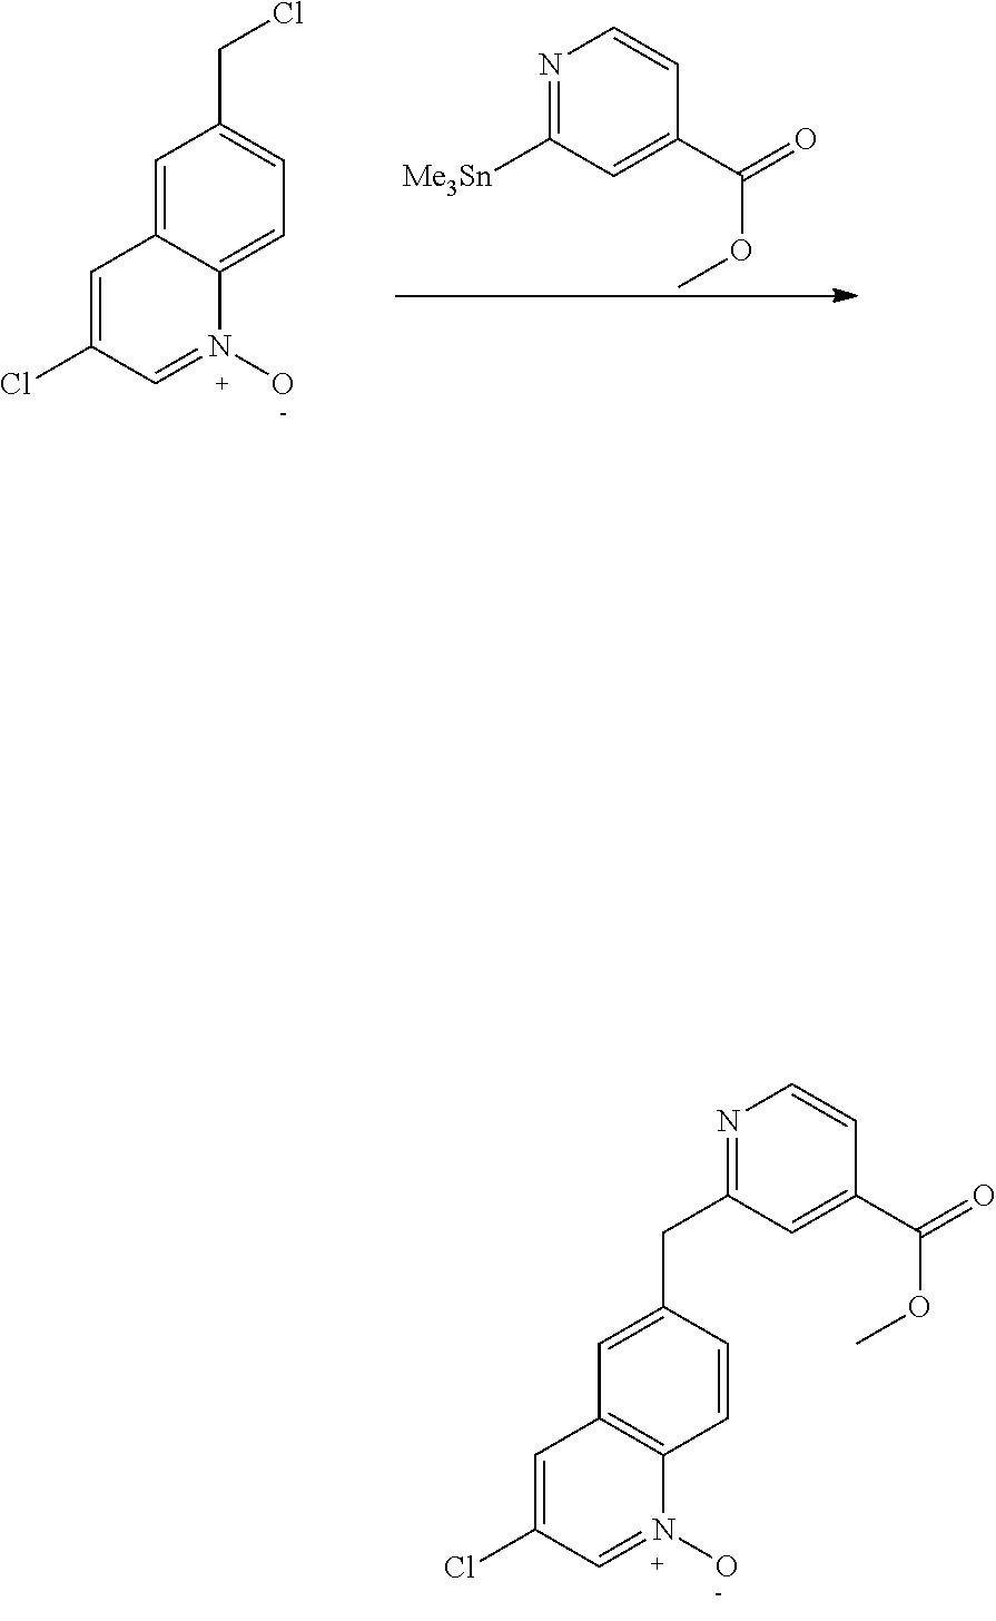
N1=C([Me3Sn])C=C(C(=O)OC)C=C1.C1=C2C(=CC=C1CCl)N(O)=CC(Cl)=C2.C1=C(CC2=NC=CC(C(=O)OC)=C2)C=CC2=C1C=C(Cl)C=N2O
